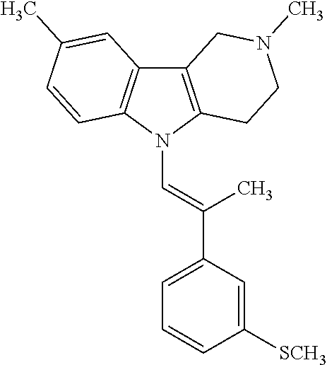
C12=C(N(C=C(C3=CC=CC([SCH3])=C3)C)C3=C1C=C(C)C=C3)CCN(C)C2
